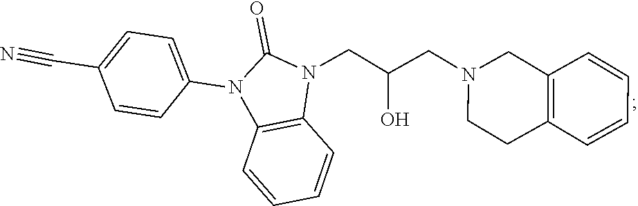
C12=C(C=CC=C1)CCN(CC(CN1C(=O)N(C3=CC=C(C#N)C=C3)C3=C1C=CC=C3)O)C2
